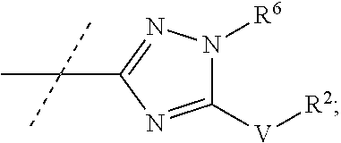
C1([V][R2])=NC(C(C)(C)C)=NN1[R6]
